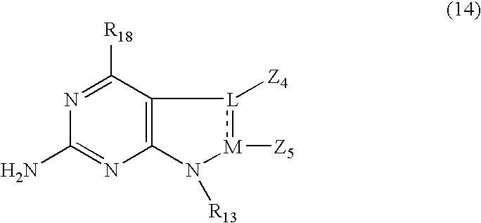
C12=C(C([R18])=NC(N)=N1)[L]([Z4]):[M]([Z5])N2[R13]
